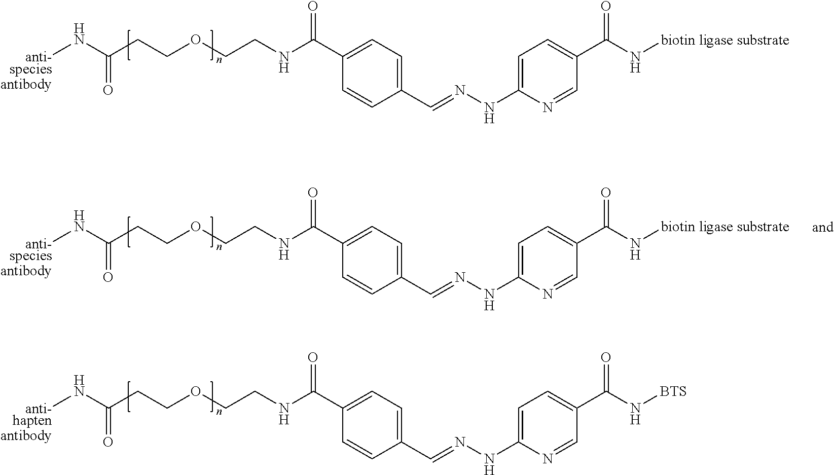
C1(C(NCCOCCC(N[anti-speciesantibody])=O)=O)=CC=C(C=NNC2=CC=C(C(N[biotin ligase substrate])=O)C=N2)C=C1.C1(C(NCCOCCC(N[anti-haptenantibody])=O)=O)=CC=C(C=NNC2=CC=C(C(N[BTS])=O)C=N2)C=C1.C1(C(NCCOCCC(N[anti-speciesantibody])=O)=O)=CC=C(C=NNC2=CC=C(C(N[biotin ligase substrate])=O)C=N2)C=C1
